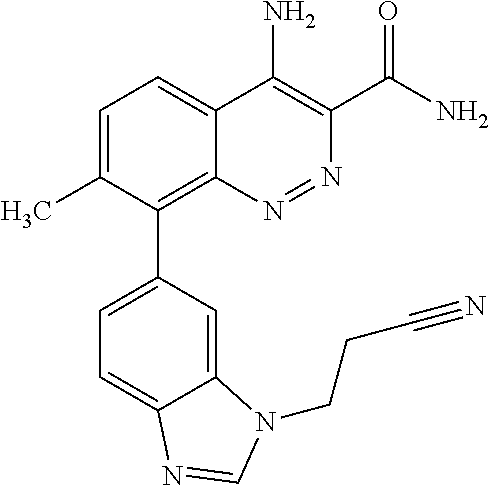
C1=C(C)C(C2=CC=C3C(=C2)N(CCC#N)C=N3)=C2C(=C1)C(N)=C(C(N)=O)N=N2
